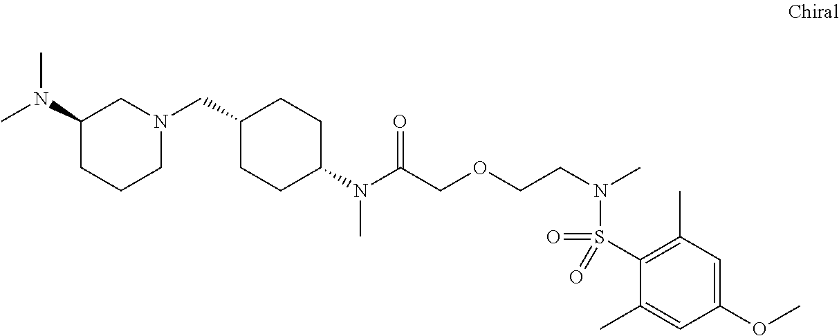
C1(N(C(COCCN(C)S(C2=C(C)C=C(OC)C=C2C)(=O)=O)=O)C)CCC(CN2CC(N(C)C)CCC2)CC1
